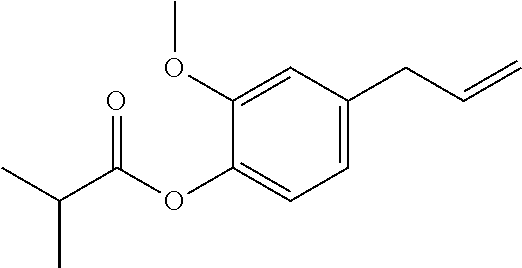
C1(OC)=CC(CC=C)=CC=C1OC(C(C)C)=O
